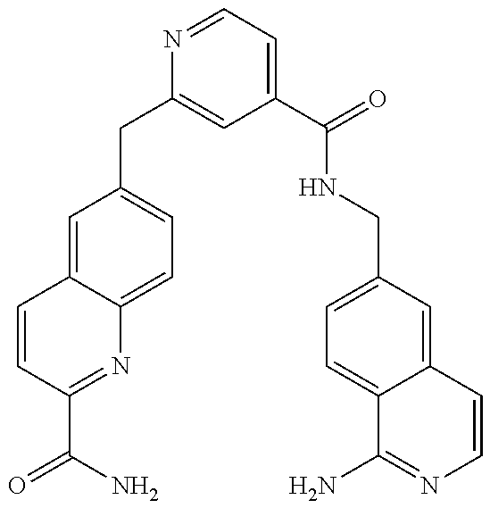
C1=CC(C(N)=O)=NC2=CC=C(CC3=CC(C(=O)NCC4=CC=C5C(=C4)C=CN=C5N)=CC=N3)C=C12
